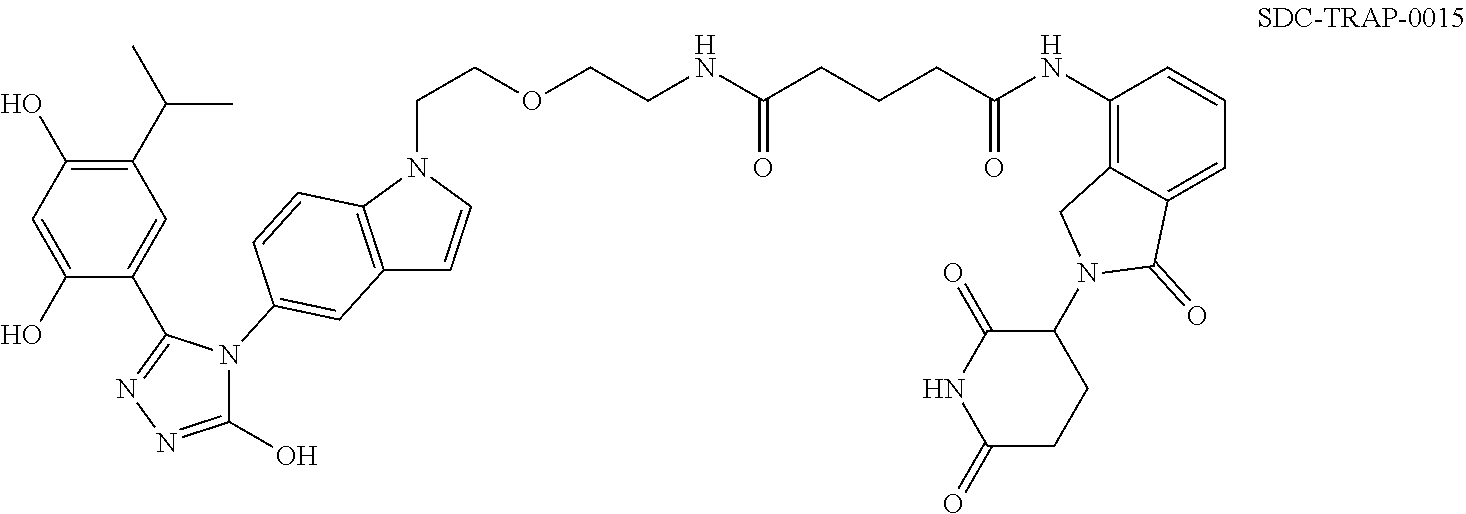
C1(O)=CC(O)=C(C(C)C)C=C1C1=NN=C(O)N1C1=CC2=C(N(CCOCCNC(CCCC(NC3=C4C(=CC=C3)C(=O)N(C3C(=O)NC(=O)CC3)C4)=O)=O)C=C2)C=C1
